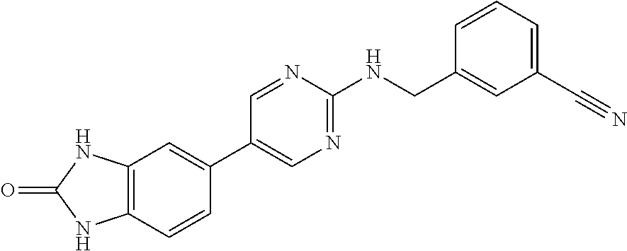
C12=C(C=CC(C3=CN=C(NCC4=CC(C#N)=CC=C4)N=C3)=C1)NC(=O)N2
